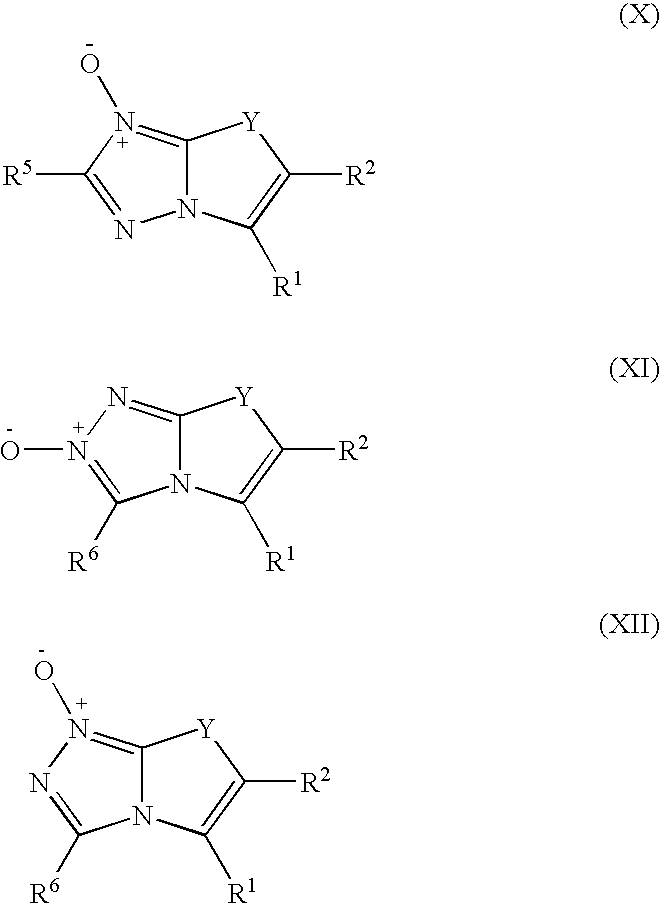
C12=N(O)C([R5])=NN1C([R1])=C([R2])[Y]2.C12=NN(O)=C([R6])N1C([R1])=C([R2])[Y]2.C12=N(O)N=C([R6])N1C([R1])=C([R2])[Y]2
